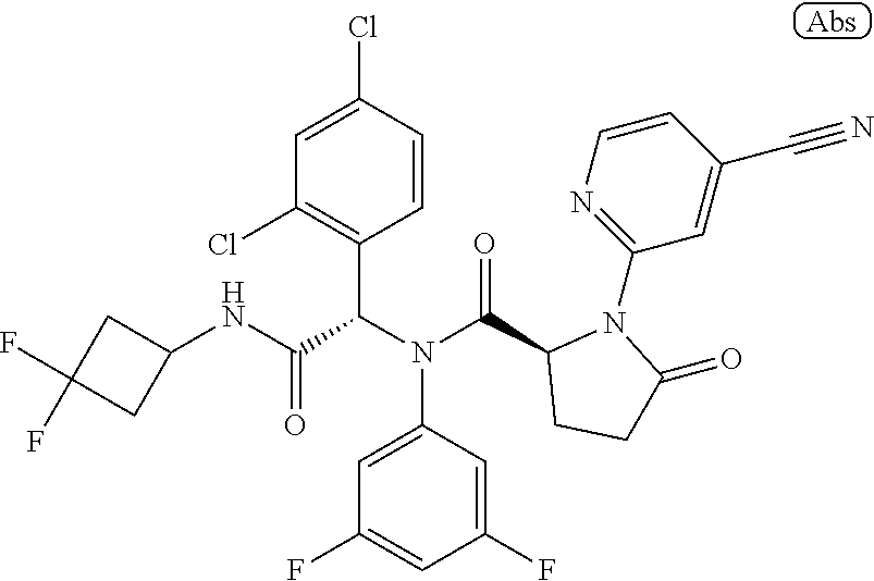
C1=C(Cl)C=CC(C(N(C(C2CCC(=O)N2C2=NC=CC(C#N)=C2)=O)C2=CC(F)=CC(F)=C2)C(NC2CC(F)(F)C2)=O)=C1Cl
